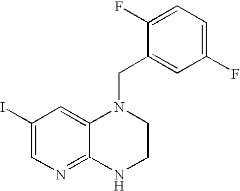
IC1=CN=C2C(=C1)N(CC1=CC(F)=CC=C1F)CCN2
